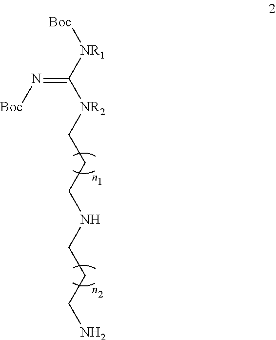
[Boc][NR1]C([NR2]CCCNCCCN)=N[Boc]
